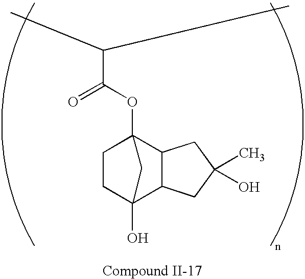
C1CC2(O)C3C(C1(OC(=O)C(C)C)C2)CC(C)(O)C3
